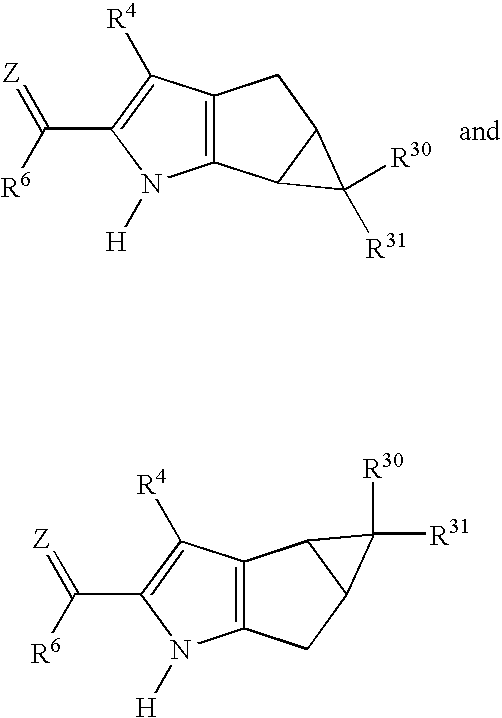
C12=C(C3C(C1)C3([R31])[R30])N([H])C(C([R6])=[Z])=C2[R4].C12=C(CC3C1C3([R31])[R30])N([H])C(C([R6])=[Z])=C2[R4]
